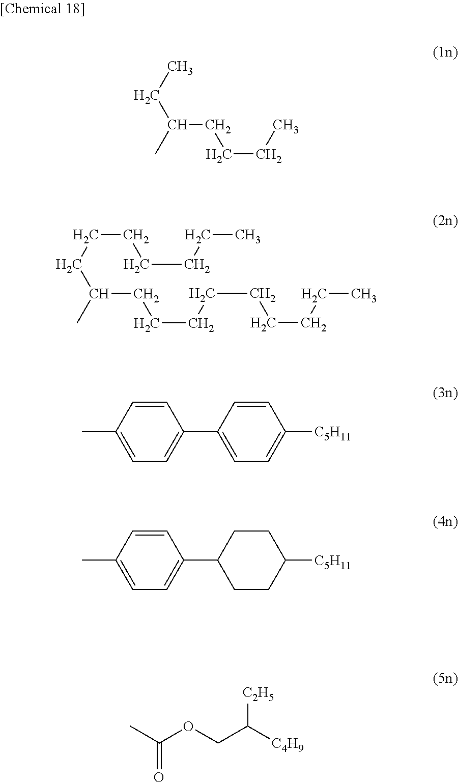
CCC(C)CCCC.C(CCCCCC)C(C)CCCCCCCCC.C1(C)=CC=C(C2=CC=C([C5H11])C=C2)C=C1.C1(C)=CC=C(C2CCC([C5H11])CC2)C=C1.CC(OCC([C4H9])[C2H5])=O
